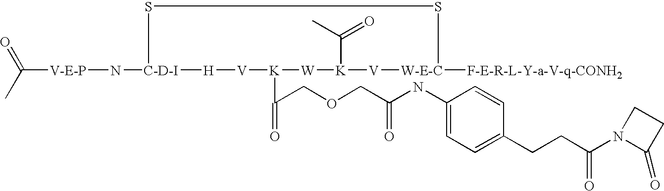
[V-E-P](N[C-D-I]1SS[W-E-C]([F-E-R-L-Y-a-V-q-CONH2])[V][K](C(C)=O)[W][K](C(COCC(NC2=CC=C(CCC(N3C(=O)CC3)=O)C=C2)=O)=O)[V][H]1)C(=O)C
